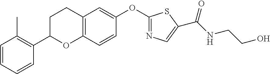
C1=CC=CC(C2OC3=C(CC2)C=C(OC2=NC=C(C(NCCO)=O)S2)C=C3)=C1C
